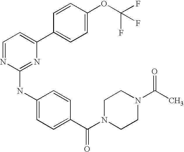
C1(C2=CC=C(OC(F)(F)F)C=C2)=CC=NC(NC2=CC=C(C(N3CCN(C(C)=O)CC3)=O)C=C2)=N1
